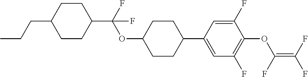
CCCC1CCC(C(F)(OC2CCC(C3=CC(F)=C(OC(F)=C(F)F)C(F)=C3)CC2)F)CC1
